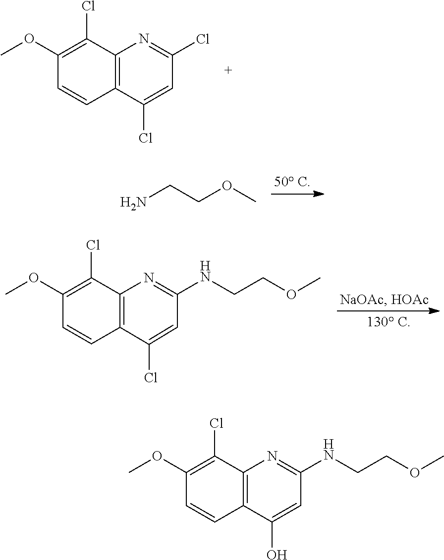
C1(OC)=C(Cl)C2=C(C=C1)C(O)=CC(NCCOC)=N2.C1(OC)=C(Cl)C2=C(C=C1)C(Cl)=CC(NCCOC)=N2.C12=C(C(Cl)=CC(Cl)=N1)C=CC(OC)=C2Cl.O(C)CCN
